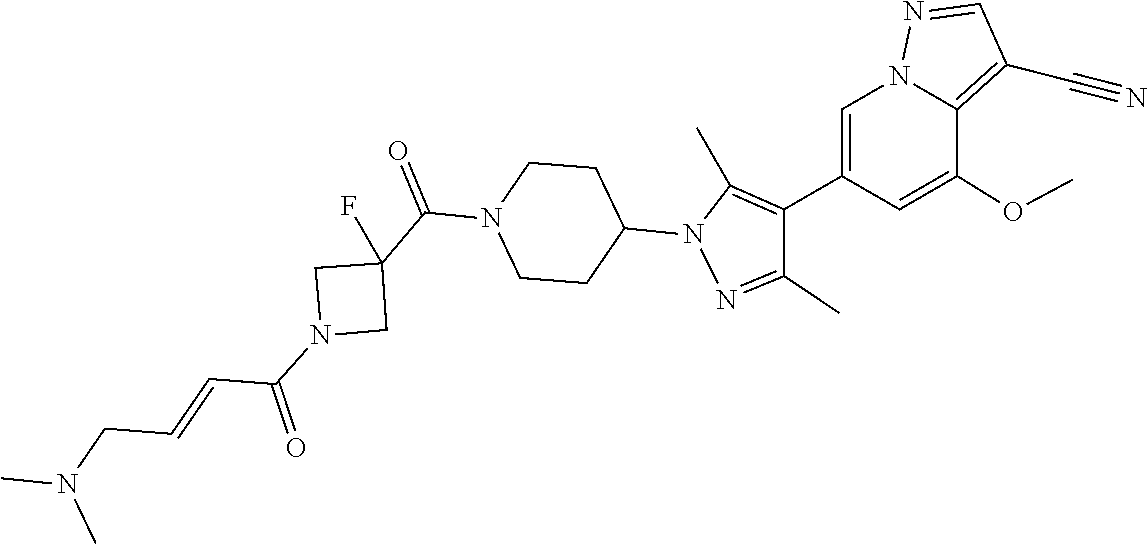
C1(C2=C(C)N(C3CCN(C(C4(F)CN(C(C=CCN(C)C)=O)C4)=O)CC3)N=C2C)=CN2C(=C(C#N)C=N2)C(OC)=C1
